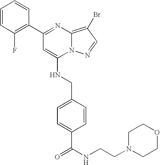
C1(C2=NC3=C(Br)C=NN3C(NCC3=CC=C(C(=O)NCCN4CCOCC4)C=C3)=C2)=C(F)C=CC=C1
